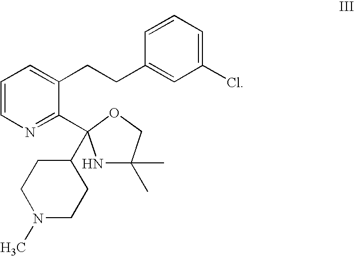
C1=CN=C(C2(C3CCN(C)CC3)NC(C)(C)CO2)C(CCC2=CC(Cl)=CC=C2)=C1
